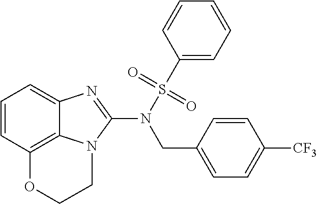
C1=CC2=C3C(=C1)N=C(N(S(=O)(=O)C1=CC=CC=C1)CC1=CC=C([CF3])C=C1)N3CCO2
